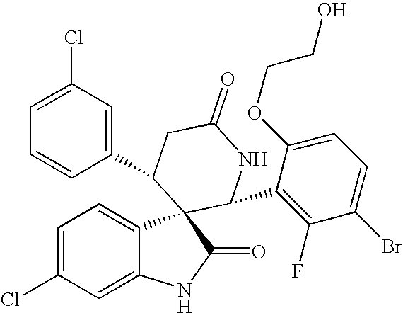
C1=C(Cl)C=C2C(=C1)C1(C(=O)N2)C(C2=C(F)C(Br)=CC=C2OCCO)NC(=O)CC1C1=CC(Cl)=CC=C1
